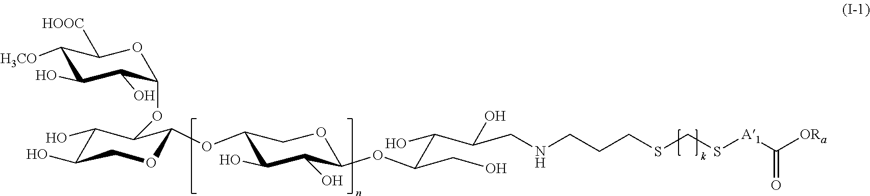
C1([H3CO])C(O)C(O)C(OC2C(O)C(O)COC2OC2C(O)C(O)C(OC(C(C(CNCCCSCS[A1]C([ORa])=O)O)O)CO)OC2)OC1[HOOC]
